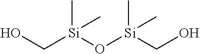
OC[Si](O[Si](CO)(C)C)(C)C
